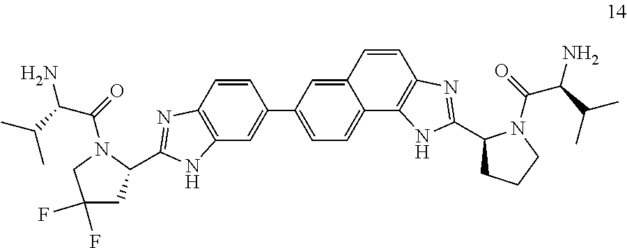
C12=C(C=CC(C3=CC=C4C(=C3)C=CC3=C4NC(C4CCCN4C(=O)C(C(C)C)N)=N3)=C1)N=C(C1CC(F)(F)CN1C(C(C(C)C)N)=O)N2
